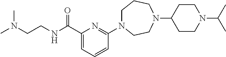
C1N(C2=NC(C(NCCN(C)C)=O)=CC=C2)CCN(C2CCN(C(C)C)CC2)CC1
